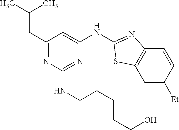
CC(C)CC1=NC(NCCCCCO)=NC(NC2=NC3=C(C=C([Et])C=C3)S2)=C1
